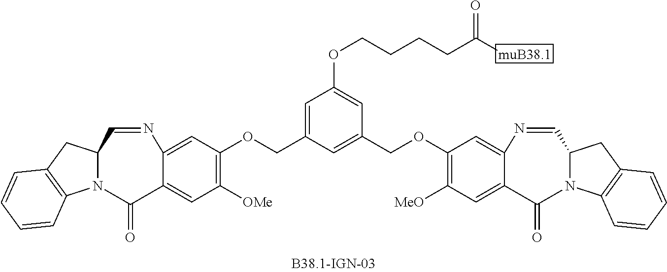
C1([OMe])=C(OCC2=CC(OCCCCC([muB38.1])=O)=CC(COC3=C([MeO])C=C4C(=C3)N=CC3N(C4=O)C4=C(C3)C=CC=C4)=C2)C=C2C(=C1)C(=O)N1C(C=N2)CC2=C1C=CC=C2
